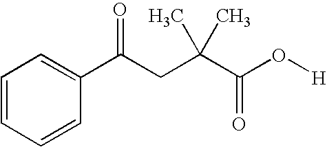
C1=CC=CC(C(CC(C(O[H])=O)(C)C)=O)=C1
